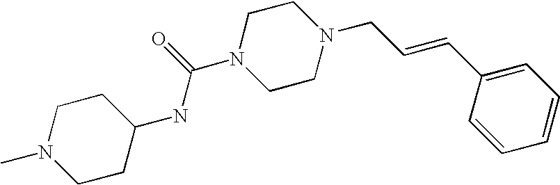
C1CC(NC(N2CCN(CC=CC3=CC=CC=C3)CC2)=O)CCN1C
